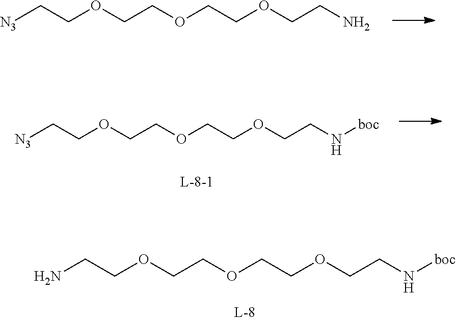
[N3]CCOCCOCCOCCN.[N3]CCOCCOCCOCCN[boc].NCCOCCOCCOCCN[boc]
